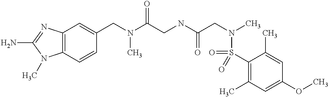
C1(CN(C(CNC(CN(C)S(C2=C(C)C=C(OC)C=C2C)(=O)=O)=O)=O)C)=CC2=C(C=C1)N(C)C(N)=N2
